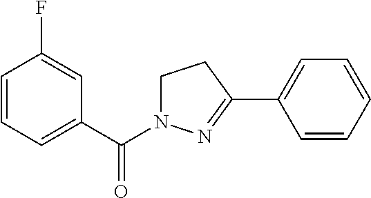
C1=CC=C(C(=O)N2CCC(C3=CC=CC=C3)=N2)C=C1F
